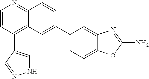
N1C=C(C2=C3C(=NC=C2)C=CC(C2=CC=C4C(=C2)N=C(N)O4)=C3)C=N1
